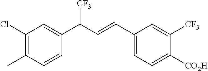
C1(C=CC(C2=CC(Cl)=C(C)C=C2)[CF3])=CC=C([CO2H])C([CF3])=C1
